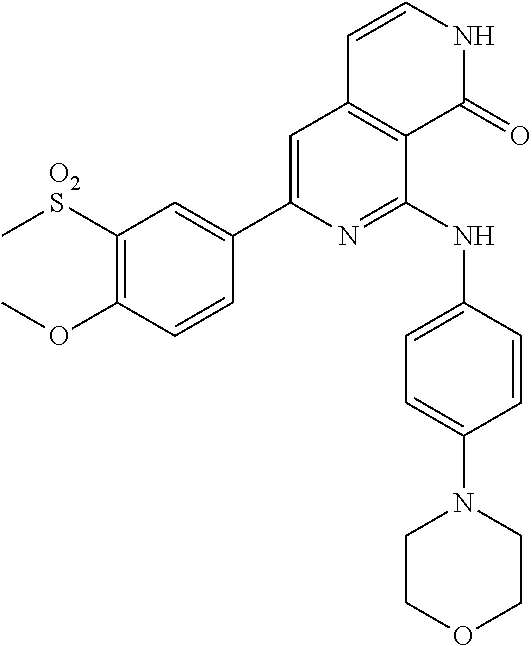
C1([O2S]C)=C(OC)C=CC(C2=CC3=C(C(NC4=CC=C(N5CCOCC5)C=C4)=N2)C(=O)NC=C3)=C1
